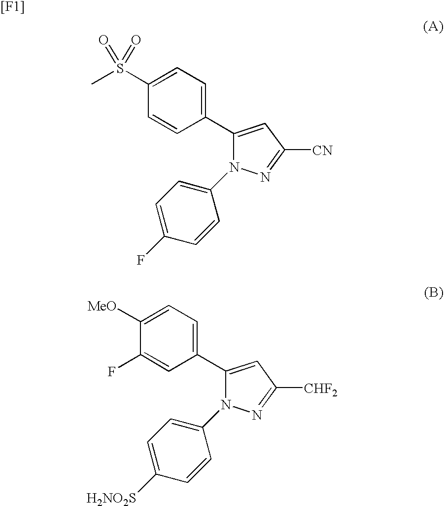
C1(C2=CC=C(S(C)(=O)=O)C=C2)=CC([CN])=NN1C1=CC=C(F)C=C1.C1(C2=CC=C([MeO])C(F)=C2)=CC([CHF2])=NN1C1=CC=C([H2NO2S])C=C1.[[F1]]
